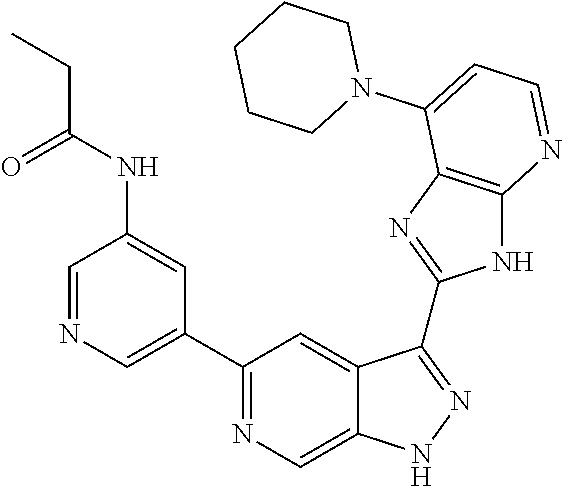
C1=NC=C(C2=NC=C3C(=C2)C(C2=NC4=C(N2)N=CC=C4N2CCCCC2)=NN3)C=C1NC(=O)CC
